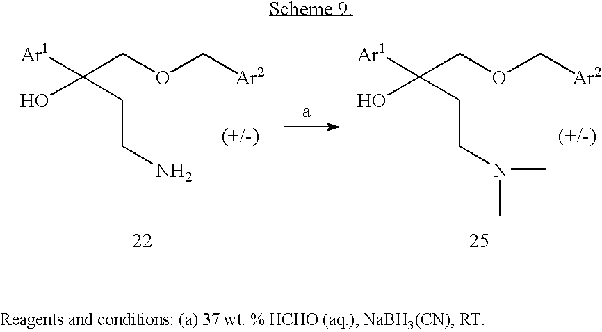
[Ar1]C(O)(CCN)COC[Ar2].[Ar1]C(O)(CCN(C)C)COC[Ar2]
